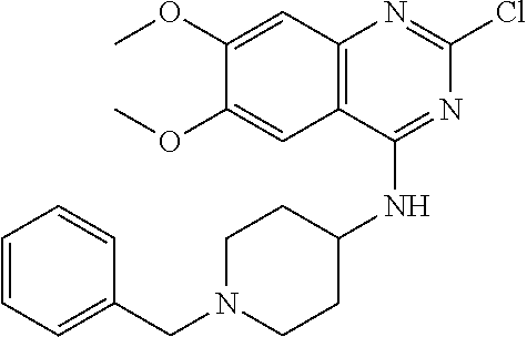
C12=C(C(NC3CCN(CC4=CC=CC=C4)CC3)=NC(Cl)=N1)C=C(OC)C(OC)=C2
